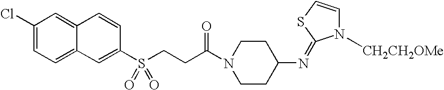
C1(Cl)=CC=C2C(=C1)C=CC(S(CCC(N1CCC(N=C3N([CH2CH2OMe])C=CS3)CC1)=O)(=O)=O)=C2
